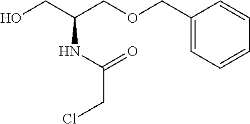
C1=C(COCC(CO)NC(CCl)=O)C=CC=C1
